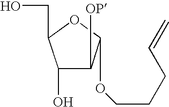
C(C1C(O)C([OP])C(OCCCC=C)O1)O
